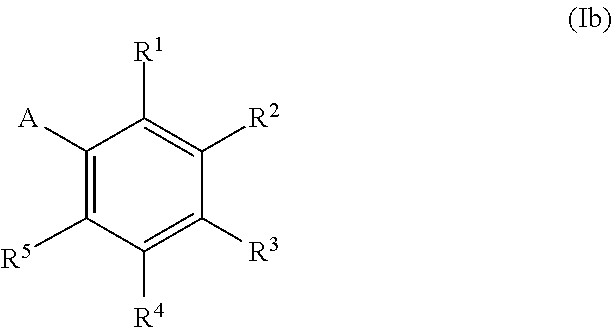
C1([A])=C([R5])C([R4])=C([R3])C([R2])=C1[R1]
